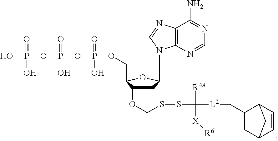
C1C(OCSSC([L2]CC2CC3C=CC2C3)([R4A])[X][R6])C(COP(OP(OP(O)(=O)O)(=O)O)(=O)O)OC1N1C2=C(N=C1)C(N)=NC=N2
